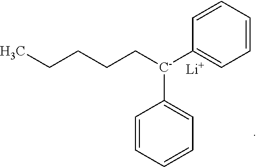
C1=CC=CC=C1[C-](CCCCC)C1=CC=CC=C1.[Li]
